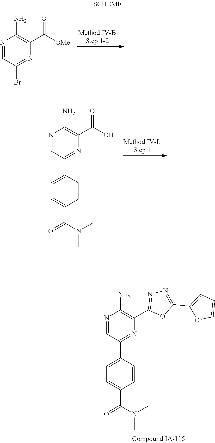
N1=CC(Br)=NC(C([OMe])=O)=C1N.N1=CC(C2=CC=C(C(N(C)C)=O)C=C2)=NC(C(O)=O)=C1N.N1=CC(C2=CC=C(C(N(C)C)=O)C=C2)=NC(C2=NN=C(C3=CC=CO3)O2)=C1N
